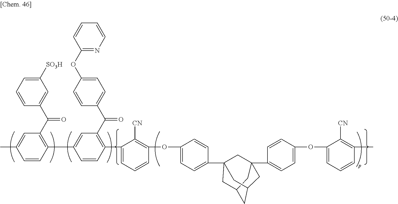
C1(OC2=CC=C(C34CC5(C6=CC=C(OC7=CC=CC(C)=C7[CN])C=C6)CC(CC(C5)C3)C4)C=C2)=C([CN])C(C2=C(C(C3=CC=C(OC4=NC=CC=C4)C=C3)=O)C=C(C3=C(C(C4=CC([SO3H])=CC=C4)=O)C=C(C)C=C3)C=C2)=CC=C1
